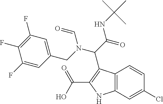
C12=C(C=C(Cl)C=C1)NC(C(=O)O)=C2C(C(=O)NC(C)(C)C)N(C=O)CC1=CC(F)=C(F)C(F)=C1
